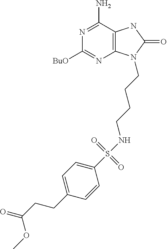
N1=C(N)C2=C(N=C1[BuO])N(CCCCNS(C1=CC=C(CCC(=O)OC)C=C1)(=O)=O)C(=O)N2
